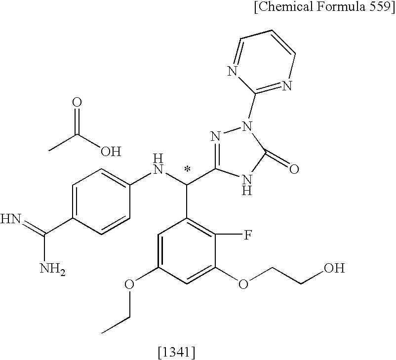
C1(OCCO)=CC(OCC)=CC(C(NC2=CC=C(C(=N)N)C=C2)C2=NN(C3=NC=CC=N3)C(=O)N2)=C1F.CC(=O)O
